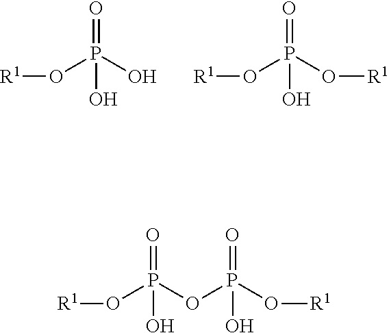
O=P(O)(O[R1])O.O=P(O[R1])(O[R1])O.O=P(OP(O[R1])(=O)O)(O[R1])O
